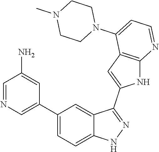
C1(C2=CN=CC(N)=C2)=CC=C2C(=C1)C(C1=CC3=C(N1)N=CC=C3N1CCN(C)CC1)=NN2
